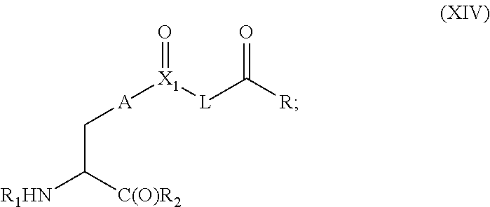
[A]([X1]([L]C([R])=O)=O)CC([R1HN])[C(O)R2]
